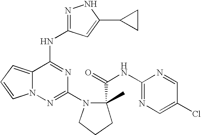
C1(N2CCCC2(C(=O)NC2=NC=C(Cl)C=N2)C)=NN2C(=CC=C2)C(NC2=NNC(C3CC3)=C2)=N1
